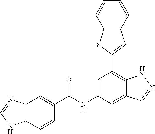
C1=C(NC(=O)C2=CC3=C(C=C2)NC=N3)C=C2C(=C1C1=CC3=C(S1)C=CC=C3)NN=C2
